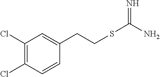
C1(Cl)=C(Cl)C=CC(CCSC(N)=N)=C1
